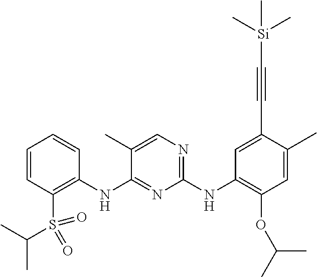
C1=CC=CC(NC2=NC(NC3=C(OC(C)C)C=C(C)C(C#C[Si](C)(C)C)=C3)=NC=C2C)=C1S(C(C)C)(=O)=O
